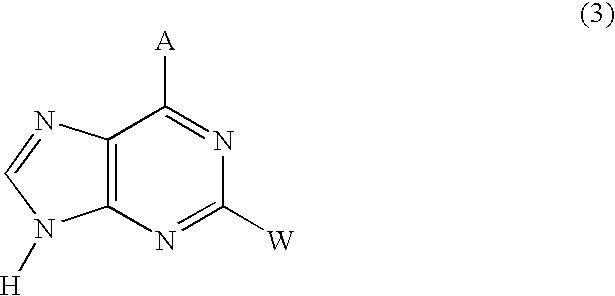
C12=C(N=C([W])N=C1[A])N([H])C=N2
